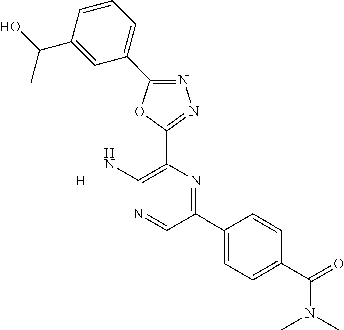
NC1=C(C2=NN=C(C3=CC=CC(C(C)O)=C3)O2)N=C(C2=CC=C(C(N(C)C)=O)C=C2)C=N1.[H]
